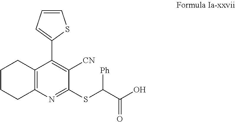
C12=C(N=C(SC(C(O)=O)[Ph])C([CN])=C1C1=CC=CS1)CCCC2
